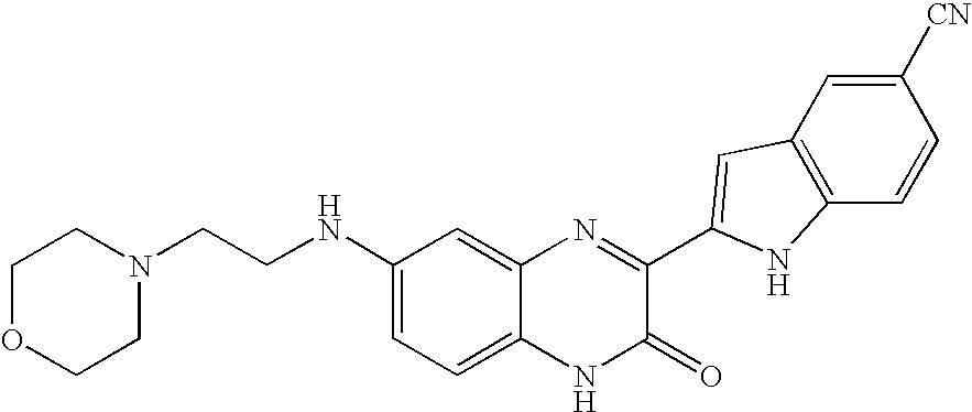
C1=C2C(=CC(NCCN3CCOCC3)=C1)N=C(C1=CC3=C(C=CC([CN])=C3)N1)C(=O)N2
